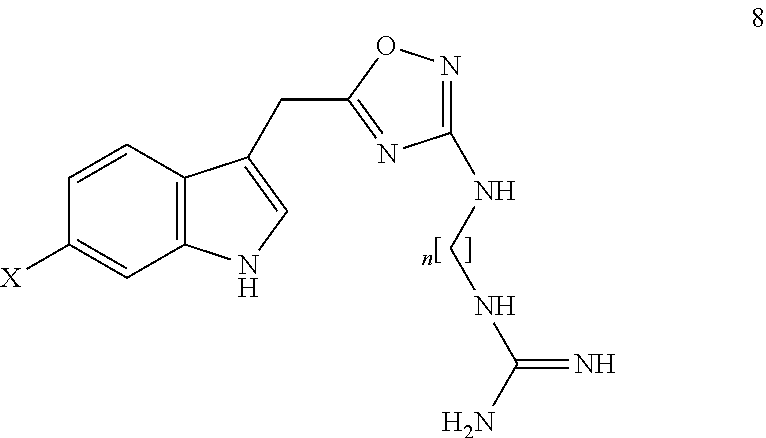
C1=CC2=C(C=C1[X])NC=C2CC1=NC(NCNC(N)=N)=NO1
